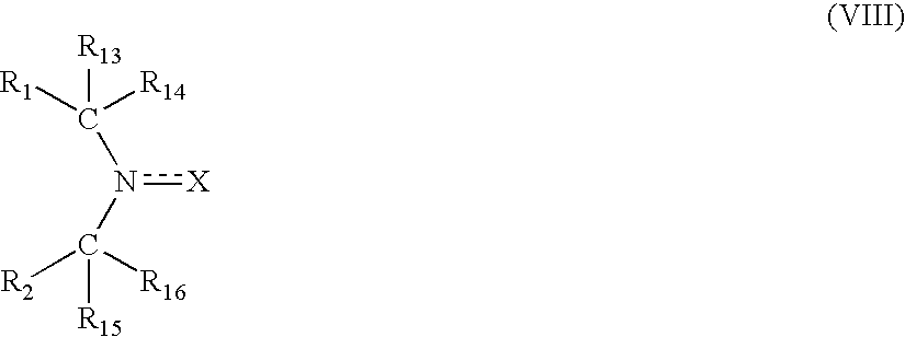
[R1]C([R14])([R13])n(C([R2])([R16])[R15])[X]
